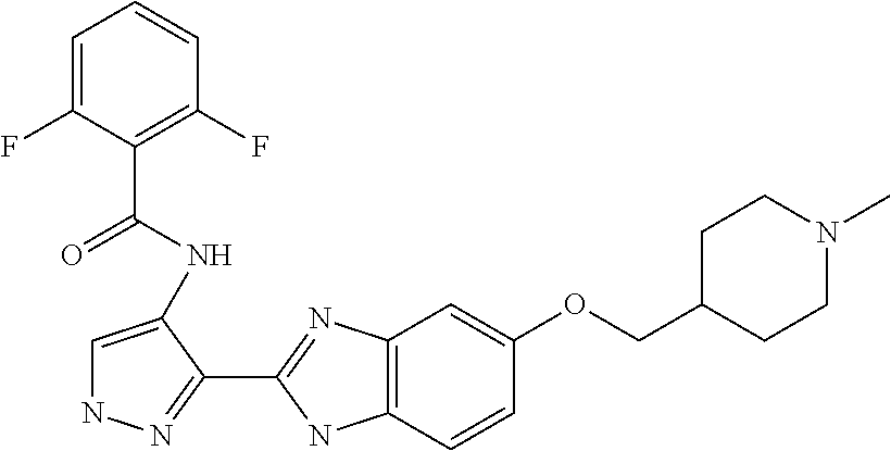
C1=C(F)C(C(=O)NC2=CNN=C2C2=NC3=C(N2)C=CC(OCC2CCN(C)CC2)=C3)=C(F)C=C1
